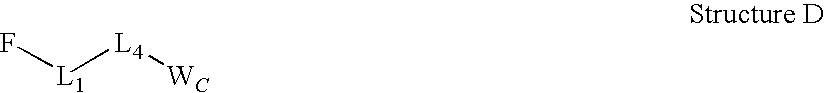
F[L1][L4][WC]
